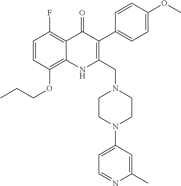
CCCOC1=C2C(=C(F)C=C1)C(=O)C(C1=CC=C(OC)C=C1)=C(CN1CCN(C3=CC=NC(C)=C3)CC1)N2
